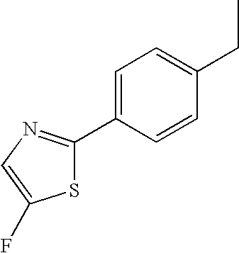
C1=C(C2=NC=C(F)S2)C=CC(CC)=C1
